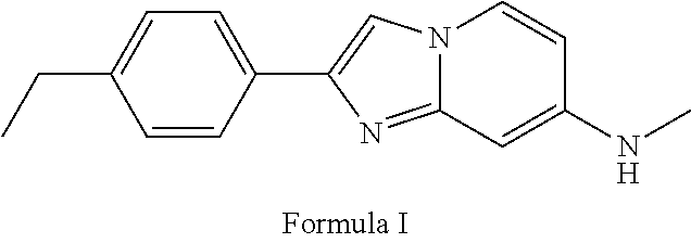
N12C(=NC(C3=CC=C(CC)C=C3)=C1)C=C(NC)C=C2
